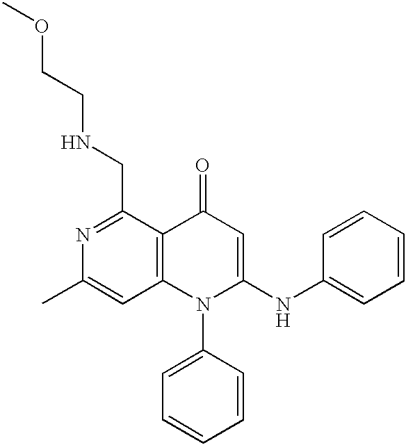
N1=C(CNCCOC)C2=C(C=C1C)N(C1=CC=CC=C1)C(NC1=CC=CC=C1)=CC2=O
